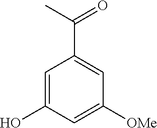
C1=C(O)C=C([OMe])C=C1C(C)=O
